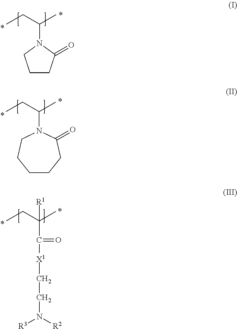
C1CC(=O)N(C(CC)C)C1.C1CCC(=O)N(C(CC)C)CC1.N(CC[X1]C(C(CC)(C)[R1])=O)([R2])[R3]
